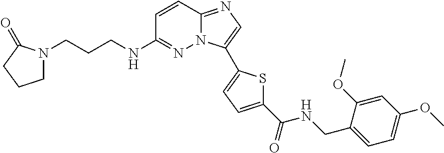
C1=CC2=NC=C(C3=CC=C(C(=O)NCC4=CC=C(OC)C=C4OC)S3)N2N=C1NCCCN1CCCC1=O
